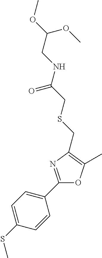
C1=C(SC)C=CC(C2=NC(CSCC(NCC(OC)OC)=O)=C(C)O2)=C1
